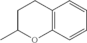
C12=C(C=CC=C1)OC(C)CC2
